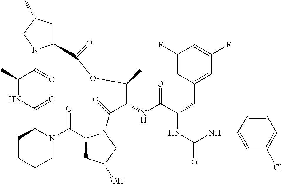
C1(C)C(=O)N2C(CC(C)C2)C(=O)OC(C)C(NC(=O)C(NC(NC2=CC(Cl)=CC=C2)=O)CC2=CC(F)=CC(F)=C2)C(=O)N2C(C(=O)N3C(C(=O)N1)CCCC3)CC(O)C2
